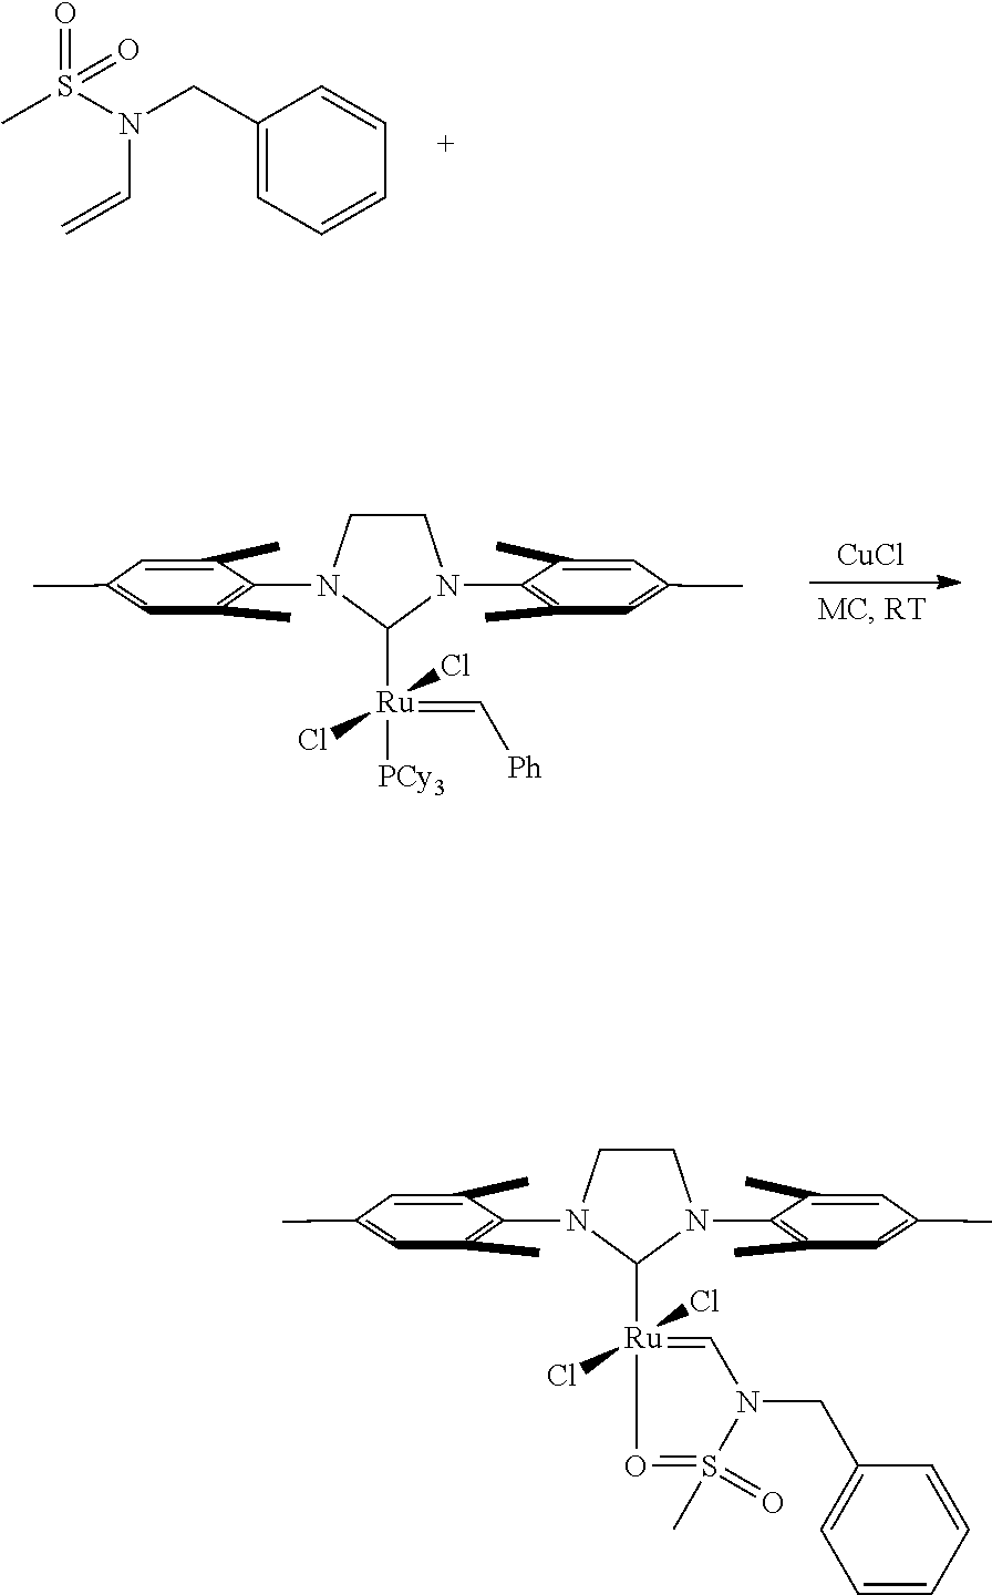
C1CN(C2=C(C)C=C(C)C=C2C)C([Ru](Cl)(Cl)(=C[Ph])[PCy3])N1C1=C(C)C=C(C)C=C1C.[CuCl].C(C1=CC=CC=C1)N(S(C)(=O)=O)C=C.C1CN(C2=C(C)C=C(C)C=C2C)C([Ru]2(Cl)(Cl)=CN(CC3=CC=CC=C3)S(C)(=O)=O2)N1C1=C(C)C=C(C)C=C1C
